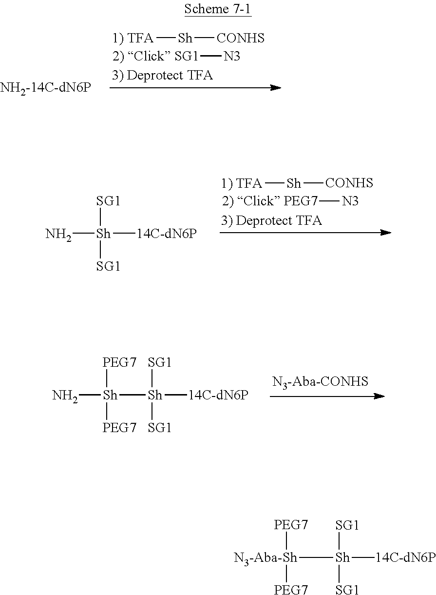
[1) TFA][Sh][CONHS].[2) Click SG1][N3].[1) TFA][Sh][CONHS].[2) Click PEG7][N3].N[Sh]([14C-dN6P])([SG1])[SG1].N[Sh]([Sh]([14C-dN6P])([SG1])[SG1])([PEG7])[PEG7].[N3-Aba-Sh]([Sh]([14C-dN6P])([SG1])[SG1])([PEG7])[PEG7]
